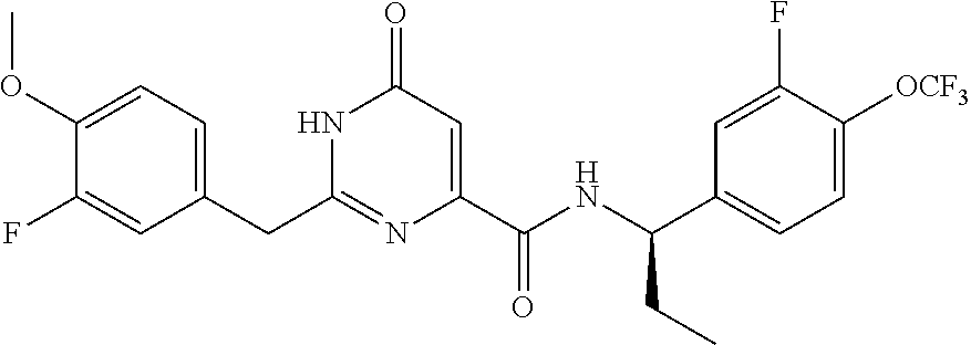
C1(OC)=CC=C(CC2=NC(C(NC(C3=CC=C([OCF3])C(F)=C3)CC)=O)=CC(=O)N2)C=C1F
